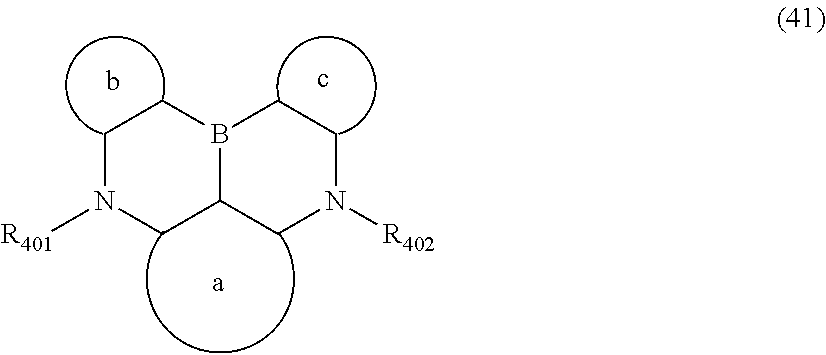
c.C1N([R402])CCB2C1CN([R401])CC2.b.[a]
